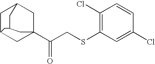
C1C2CC3(C(CSC4=C(Cl)C=CC(Cl)=C4)=O)CC1CC(C3)C2
